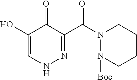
C1(O)=CNN=C(C(N2N([Boc])CCCC2)=O)C1=O
